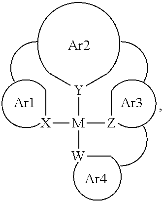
[X]([M]([W]C)([Z]C)[Y](C)C)C.[Ar2].[Ar1].[Ar3].[Ar4]
